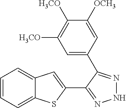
C1=CC=C2C(=C1)C=C(C1=NNN=C1C1=CC([H3CO])=C([H3CO])C([OCH3])=C1)S2
